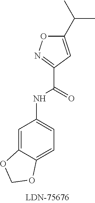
C1(C(=O)NC2=CC=C3C(=C2)OCO3)=NOC(C(C)C)=C1
